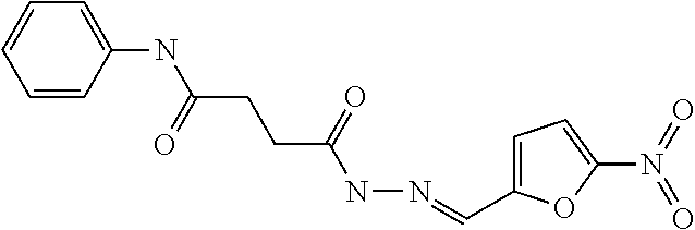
C1=C(NC(CCC(=O)NN=CC2=CC=C(N(=O)=O)O2)=O)C=CC=C1
